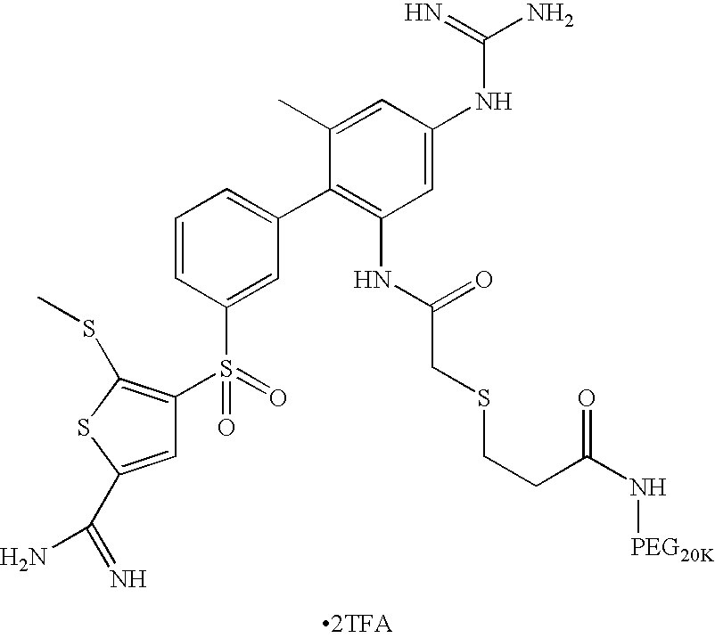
C1=C(C(=N)N)SC(SC)=C1S(C1=CC(C2=C(NC(=O)CSCCC(N[PEG20K])=O)C=C(NC(N)=N)C=C2C)=CC=C1)(=O)=O.[2TFA]
